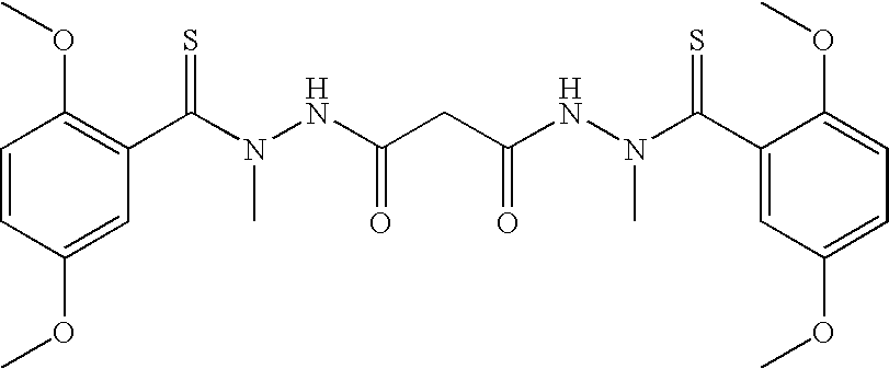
C1=CC(OC)=CC(C(=S)N(C)NC(CC(NN(C(C2=CC(OC)=CC=C2OC)=S)C)=O)=O)=C1OC
